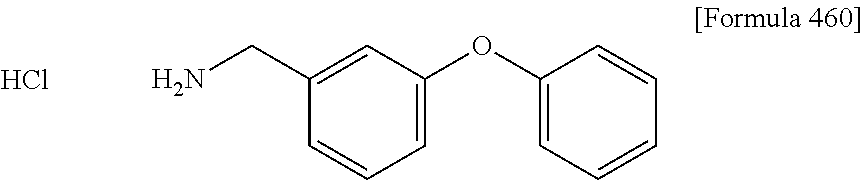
C1=CC=C(OC2=CC=CC=C2)C=C1CN.Cl
